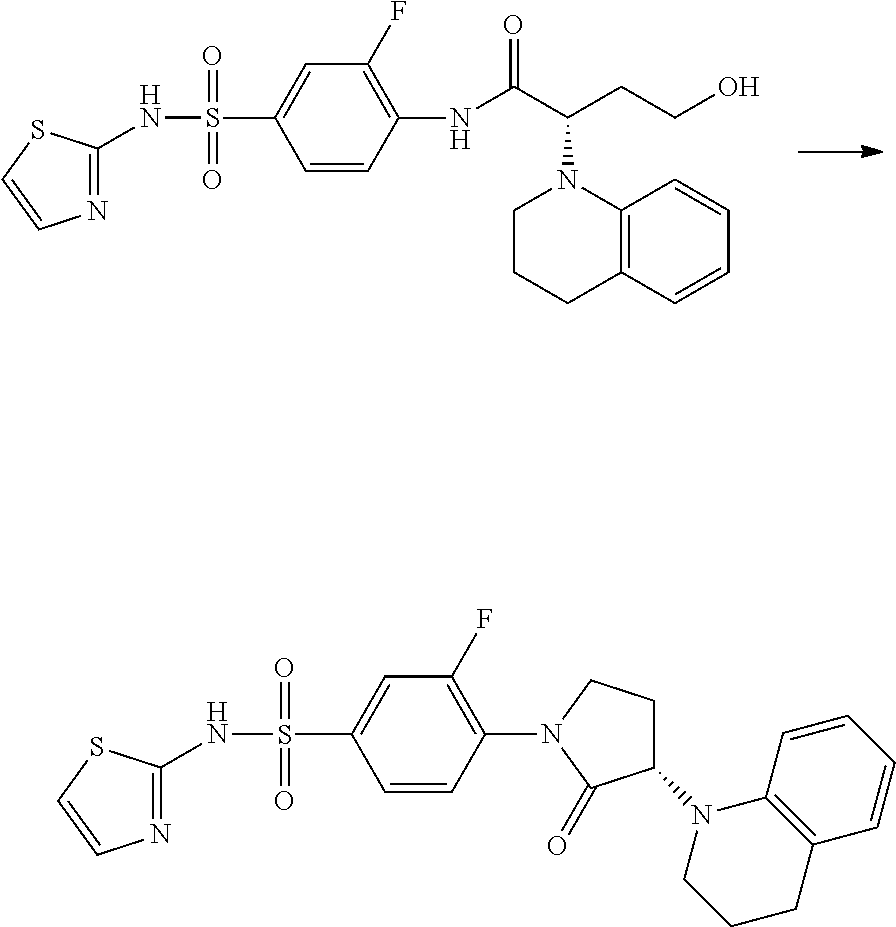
N1=C(NS(C2=CC(F)=C(NC(C(CCO)N3CCCC4=C3C=CC=C4)=O)C=C2)(=O)=O)SC=C1.N1=C(NS(C2=CC(F)=C(N3C(=O)C(N4CCCC5=C4C=CC=C5)CC3)C=C2)(=O)=O)SC=C1
